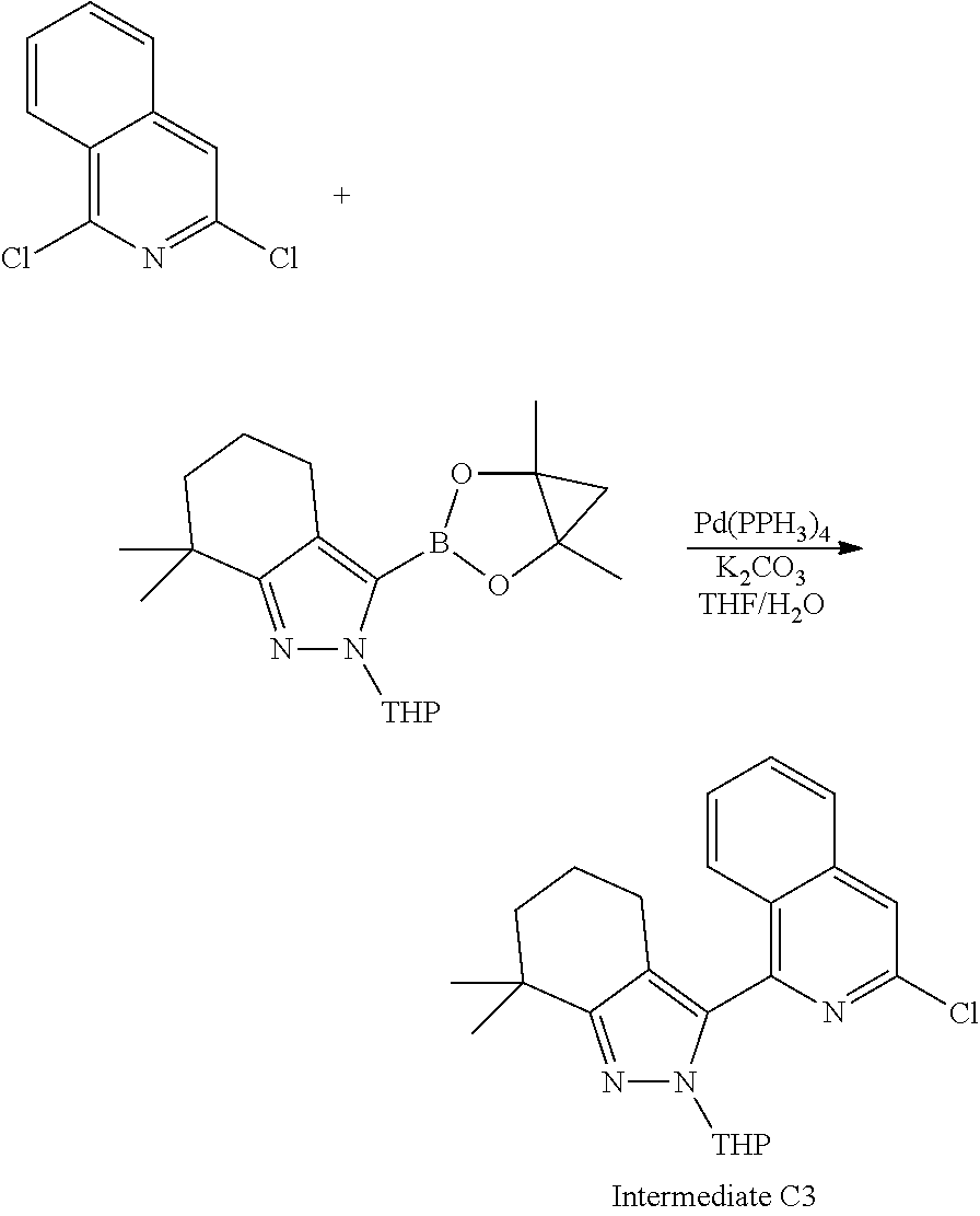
C12=C(Cl)N=C(Cl)C=C1C=CC=C2.N1=C2C(=C(B3OC4(C)C(C)(O3)C4)N1[THP])CCCC2(C)C.[Pd(PPH3)4].[K2CO3THF/H2O].N1=C2C(=C(C3=C4C(=CC(Cl)=N3)C=CC=C4)N1[THP])CCCC2(C)C
